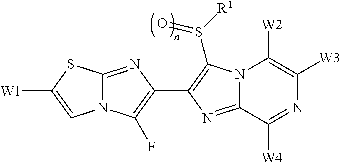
N12C(=NC(C3=C(S([R1])=O)N4C(=N3)C([W4])=NC([W3])=C4[W2])=C1F)SC([W1])=C2
